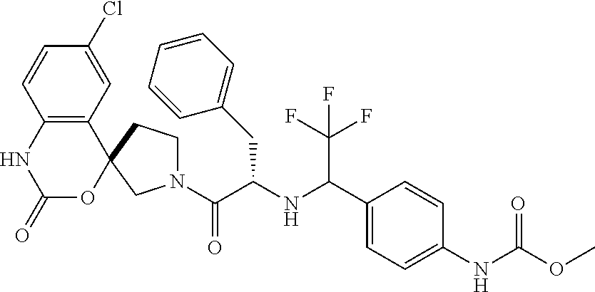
N1(C(C(NC(C2=CC=C(NC(OC)=O)C=C2)C(F)(F)F)CC2=CC=CC=C2)=O)CCC2(C1)C1=C(NC(=O)O2)C=CC(Cl)=C1
